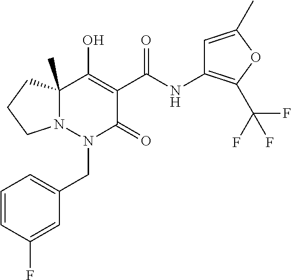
C12(C)N(N(CC3=CC=CC(F)=C3)C(=O)C(C(=O)NC3=C(C(F)(F)F)OC(C)=C3)=C1O)CCC2
